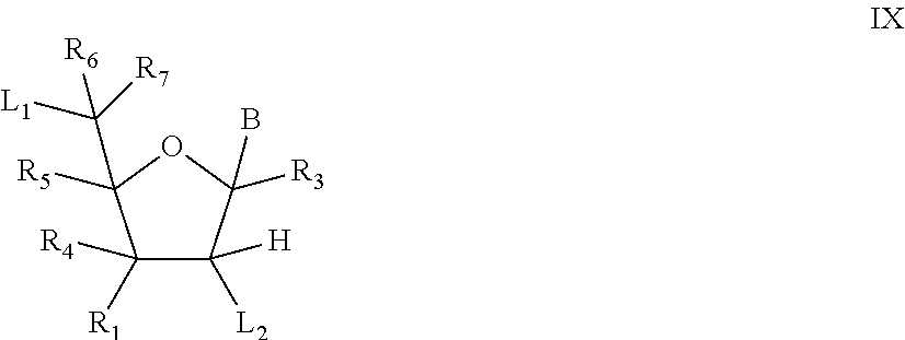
C1([R1])([R4])C([L2])([H])C([R3])(B)OC1([R5])C([R7])([L1])[R6]
